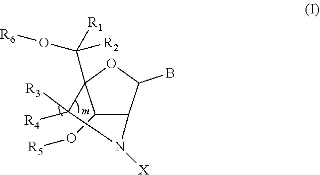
C1(O[R5])C2C(B)OC1(C(O[R6])([R2])[R1])C([R4])([R3])N2[X]
